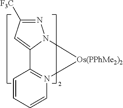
C1=CC=CC2=N1[Os(PPhMe2)2]N1C2=CC([F3C])=N1
